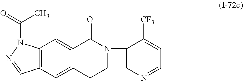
C12=CC3=C(C=C1C(=O)N(C1=CN=CC=C1[CF3])CC2)N(C(C)=O)N=C3
